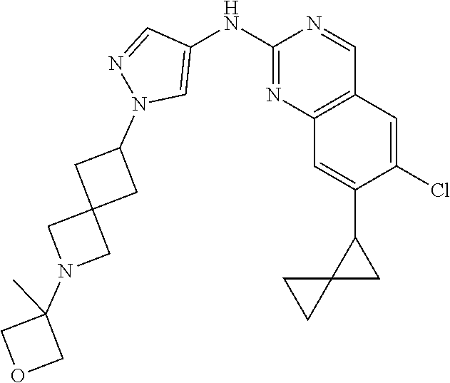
C12=C(C=NC(NC3=CN(C4CC5(CN(C6(C)COC6)C5)C4)N=C3)=N1)C=C(Cl)C(C1CC13CC3)=C2
